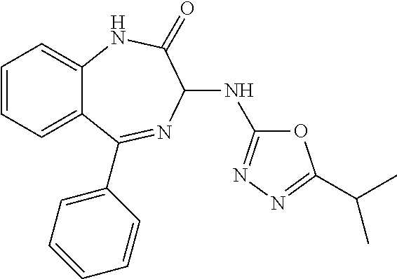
C1=CC=C2C(=C1)NC(=O)C(NC1=NN=C(C(C)C)O1)N=C2C1=CC=CC=C1
